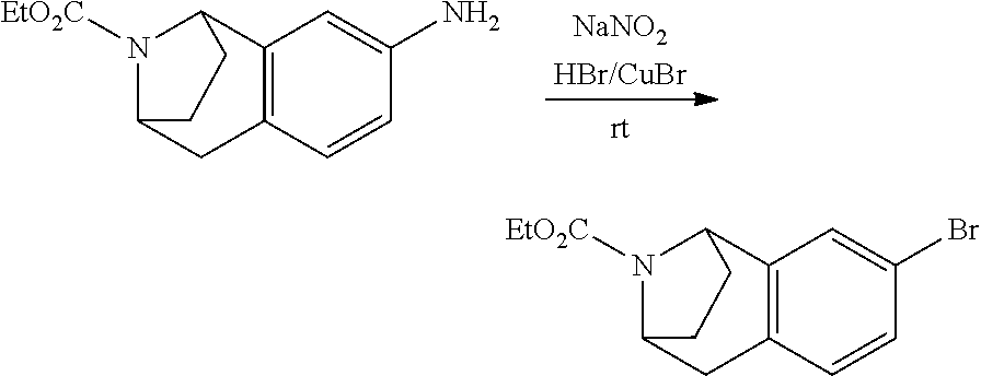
[NaNO2].N1([EtO2C])C2CC3=C(C1CC2)C=C(N)C=C3.N1([EtO2C])C2CC3=C(C1CC2)C=C(Br)C=C3
